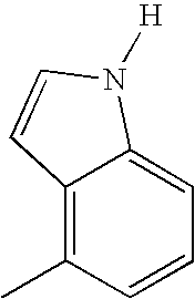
C12=C(C)C=CC=C1N([H])C=C2
